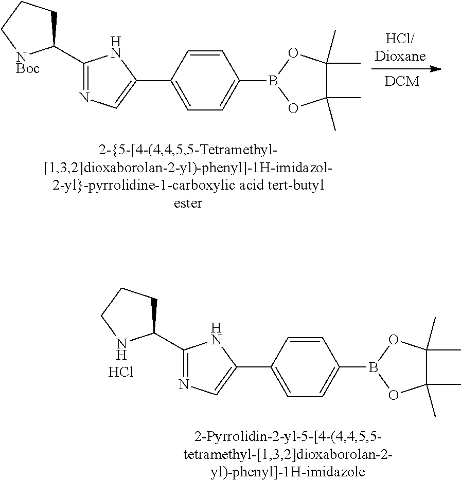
C1(C2=NC=C(C3=CC=C(B4OC(C)(C)C(C)(C)O4)C=C3)N2)CCC[NBoc]1.C1(C2=NC=C(C3=CC=C(B4OC(C)(C)C(C)(C)O4)C=C3)N2)CCCN1.Cl
